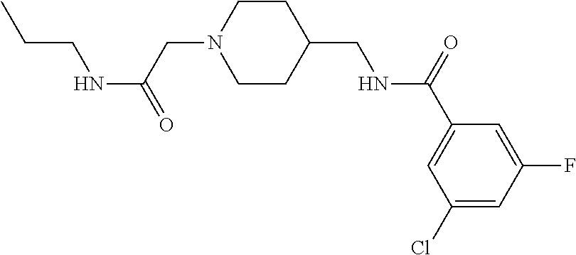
C(CNC(=O)CN1CCC(CNC(C2=CC(Cl)=CC(F)=C2)=O)CC1)C
